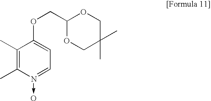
C1(COC2=CC=N(->O)C(C)=C2C)OCC(C)(C)CO1
